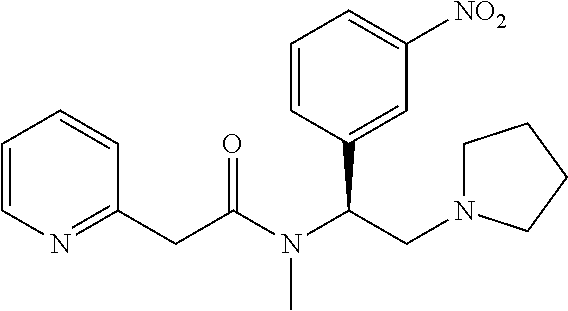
C1=CN=C(CC(N(C(CN2CCCC2)C2=CC([NO2])=CC=C2)C)=O)C=C1
